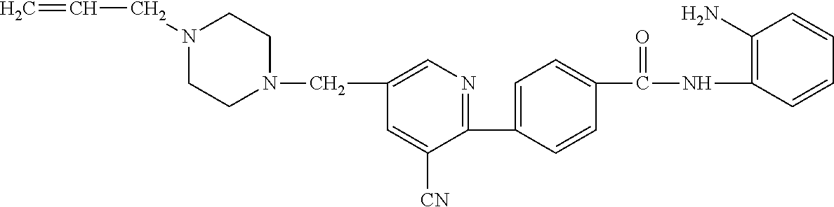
C1(C2=CC=C(C(NC3=C(N)C=CC=C3)=O)C=C2)=NC=C(CN2CCN(CC=C)CC2)C=C1[CN]
